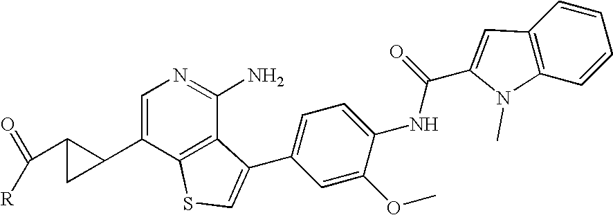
C1=C(C2C(C(=O)[R])C2)C2=C(C(N)=N1)C(C1=CC=C(NC(=O)C3=CC4=C(C=CC=C4)N3C)C(OC)=C1)=CS2
